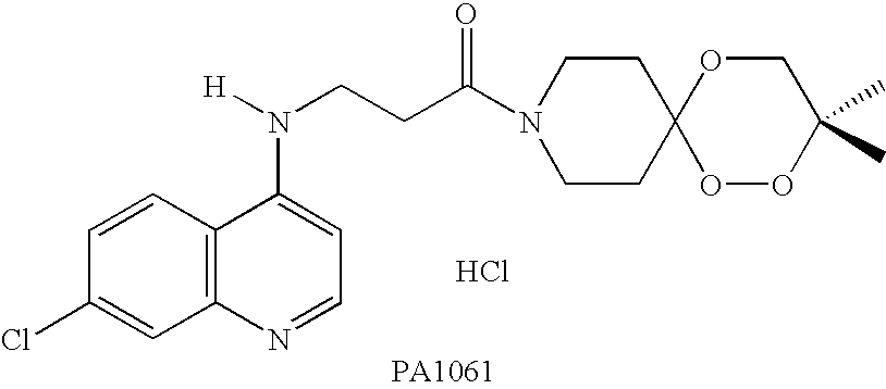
C1=CC(Cl)=CC2=C1C(N([H])CCC(N1CCC3(CC1)OOC(C)(C)CO3)=O)=CC=N2.Cl
